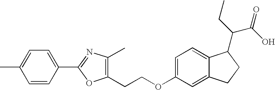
C1(CCOC2=CC=C3C(=C2)CCC3C(CC)C(O)=O)=C(C)N=C(C2=CC=C(C)C=C2)O1
